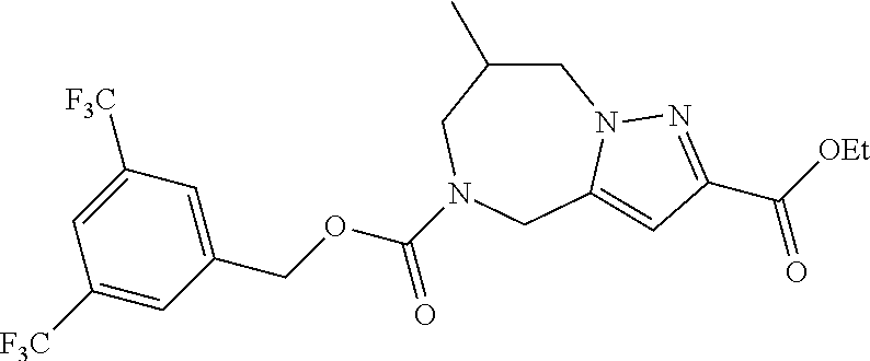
C1C(C)CN(C(OCC2=CC([F3C])=CC([F3C])=C2)=O)CC2=CC(C([OEt])=O)=NN12
